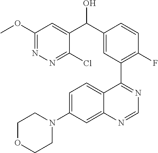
C1(OC)=NN=C(Cl)C(C(C2=CC(C3=NC=NC4=CC(N5CCOCC5)=CC=C34)=C(F)C=C2)O)=C1
